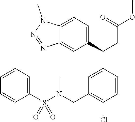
C1=CC=C(S(N(CC2=C(Cl)C=CC(C(C3=CC=C4C(=C3)N=NN4C)CC(=O)OC)=C2)C)(=O)=O)C=C1
